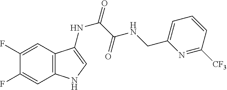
C1(F)=CC2=C(C=C1F)NC=C2NC(C(NCC1=CC=CC([CF3])=N1)=O)=O
